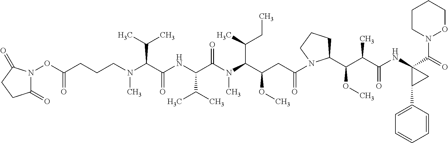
C(C(C(N(C(C(NC(C(N(CCCC(=O)ON1C(=O)CCC1=O)C)C(C)C)=O)C(C)C)=O)C)C(C)CC)OC)C(=O)N1C(C(C(C(NC2(C(=O)N3OCCCC3)C(C3=CC=CC=C3)C2)=O)C)OC)CCC1
